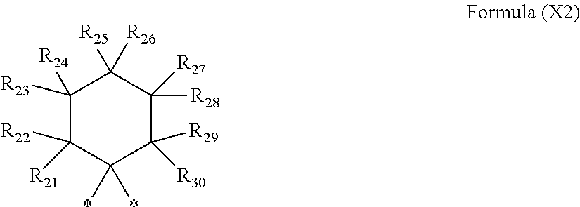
C1([R23])([R24])C([R22])([R21])C(*)(*)C([R29])([R30])C([R27])([R28])C1([R25])[R26]
